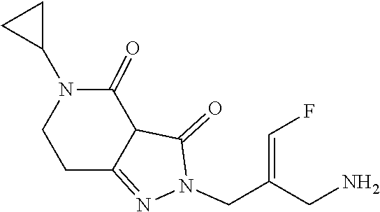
C12C(=O)N(CC(=CF)CN)N=C1CCN(C1CC1)C2=O
